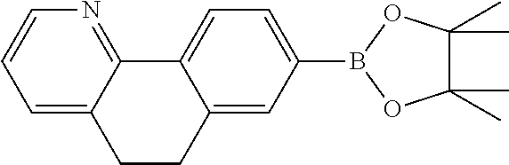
C1=C2C(=NC=C1)C1=CC=C(B3OC(C)(C)C(C)(C)O3)C=C1CC2
